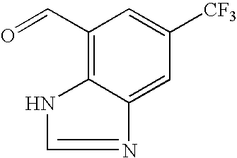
N1=CNC2=C(C=O)C=C([CF3])C=C12
